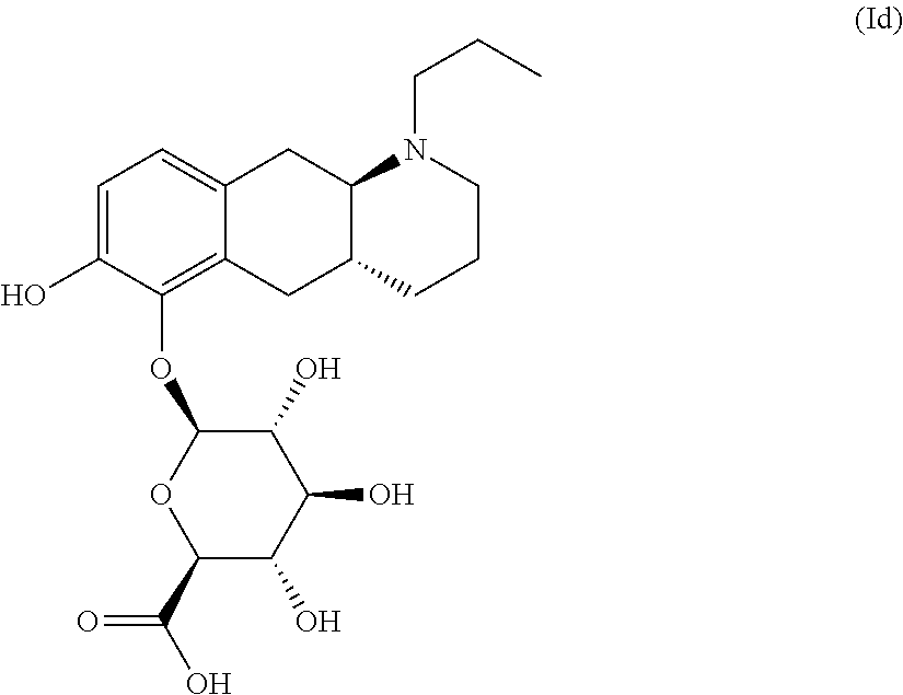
C1=C(O)C(OC2OC(C(O)=O)C(O)C(O)C2O)=C2C(=C1)CC1C(C2)CCCN1CCC
